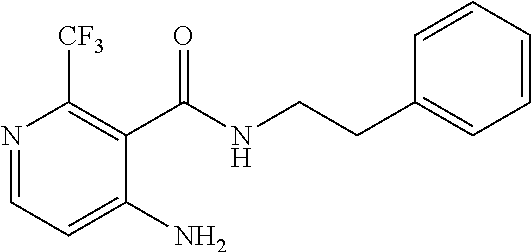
N1=CC=C(N)C(C(NCCC2=CC=CC=C2)=O)=C1[CF3]
